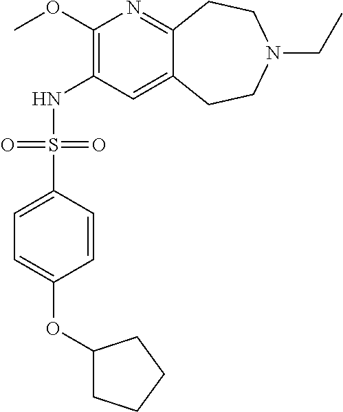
C12=NC(OC)=C(NS(C3=CC=C(OC4CCCC4)C=C3)(=O)=O)C=C1CCN(CC)CC2
